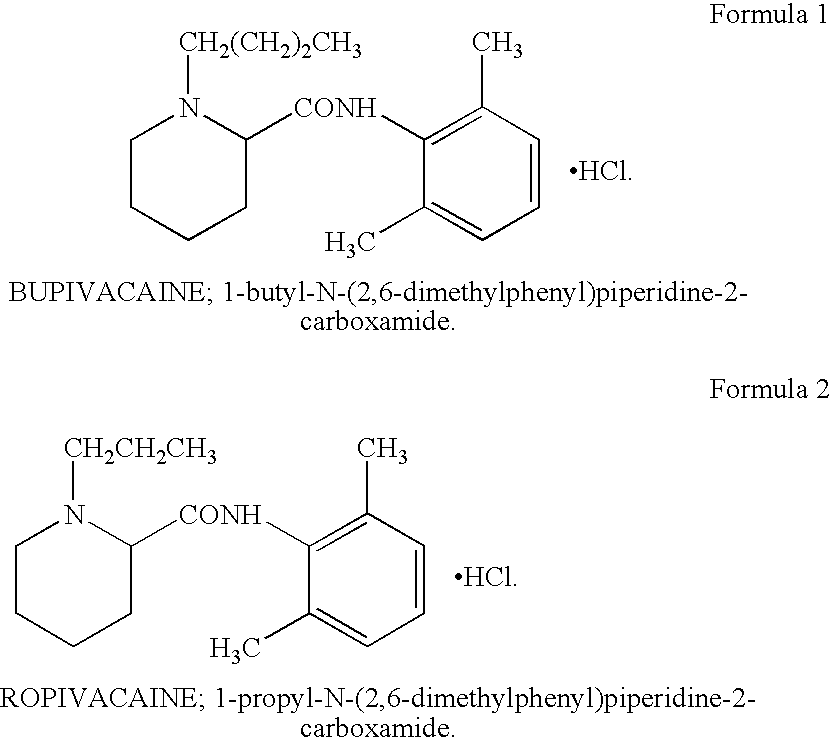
C1CCCC([CONH]C2=C(C)C=CC=C2C)N1[CH2(CH2)2CH3].[HCl].C1CCCC([CONH]C2=C(C)C=CC=C2C)N1[CH2CH2CH3].[HCl]
